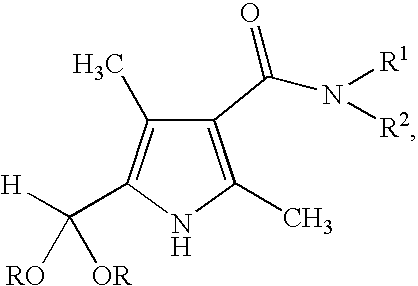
C1(C)=C(C([H])([RO])[OR])NC(C)=C1C(N([R1])[R2])=O
